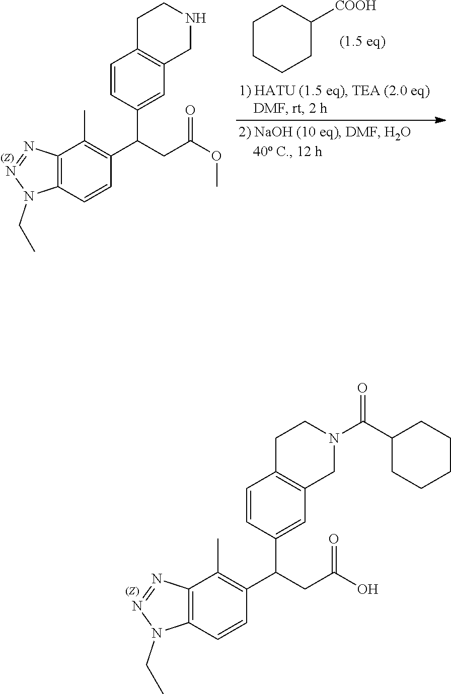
C12=C(C=CC(C(CC(O)=O)C3=CC4=C(C=C3)CCN(C(C3CCCCC3)=O)C4)=C1C)N(CC)N=N2.C12=C(C=CC(C(CC(OC)=O)C3=CC4=C(C=C3)CCNC4)=C1C)N(CC)N=N2.C1CCCC([COOH])C1
